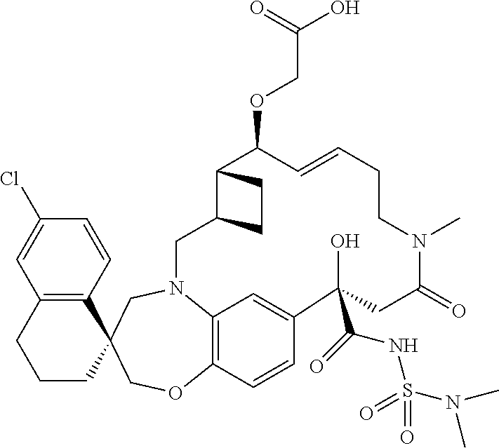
C12=C(C=CC(Cl)=C1)C1(CCC2)CN2C3=C(OC1)C=CC(=C3)C(O)(C(NS(N(C)C)(=O)=O)=O)CC(=O)N(C)CCC=CC(OCC(O)=O)C1C(C2)CC1
